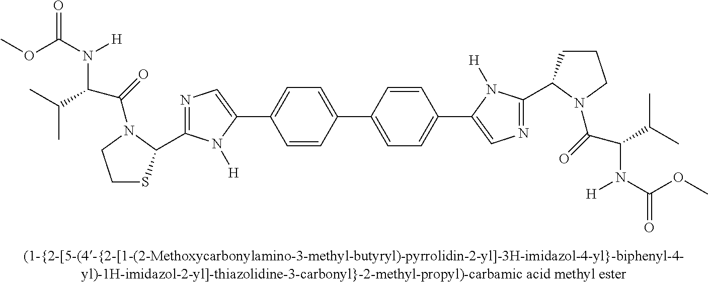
C1(C2=CN=C(C3SCCN3C(=O)C(C(C)C)N(C(OC)=O)[H])N2[H])=CC=C(C2=CC=C(C3=CN=C(C4CCCN4C(=O)C(C(C)C)N(C(OC)=O)[H])N3[H])C=C2)C=C1
